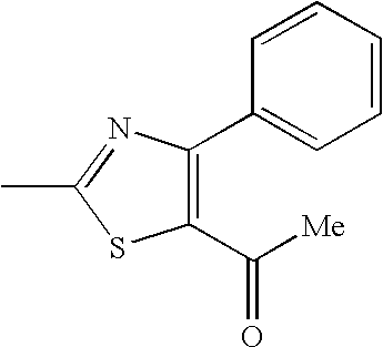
C1(C2=CC=CC=C2)=C(C([Me])=O)SC(C)=N1
